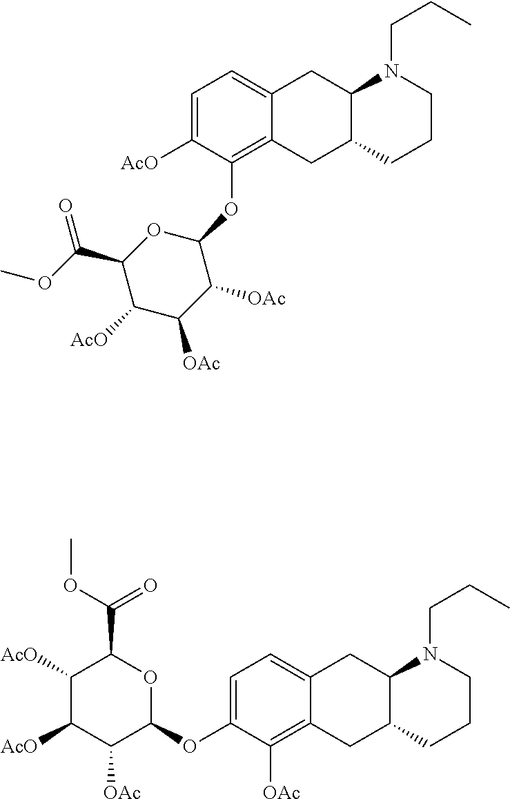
C1=C([AcO])C(OC2OC(C(OC)=O)C([AcO])C([OAc])C2[OAc])=C2C(=C1)CC1C(C2)CCCN1CCC.C1=C(OC2OC(C(OC)=O)C([AcO])C([AcO])C2[OAc])C([OAc])=C2C(=C1)CC1C(C2)CCCN1CCC
